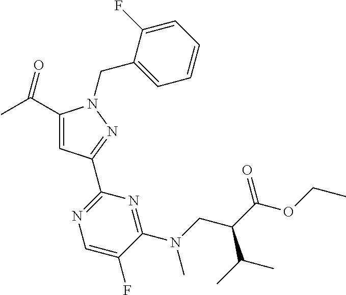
C1(C(C)=O)=CC(C2=NC=C(F)C(N(CC(C(=O)OCC)C(C)C)C)=N2)=NN1CC1=CC=CC=C1F
